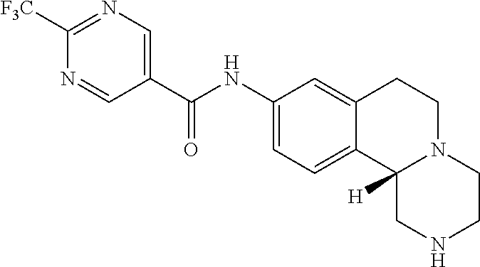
C(C1=CN=C([F3C])N=C1)(NC1=CC=C2C(=C1)CCN1C2([H])CNCC1)=O
